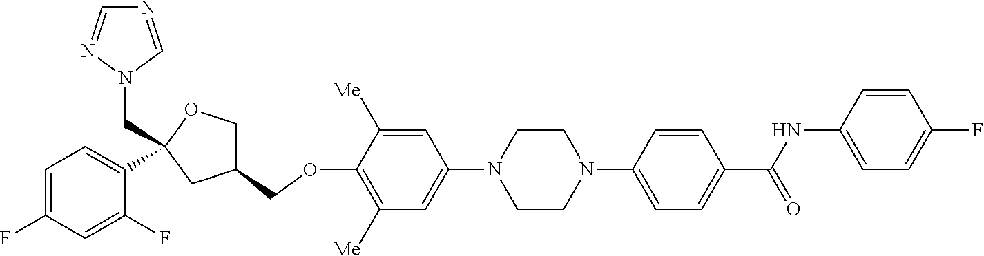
C1=C([Me])C(OCC2COC(CN3C=NC=N3)(C3=CC=C(F)C=C3F)C2)=C([Me])C=C1N1CCN(C2=CC=C(C(NC3=CC=C(F)C=C3)=O)C=C2)CC1
